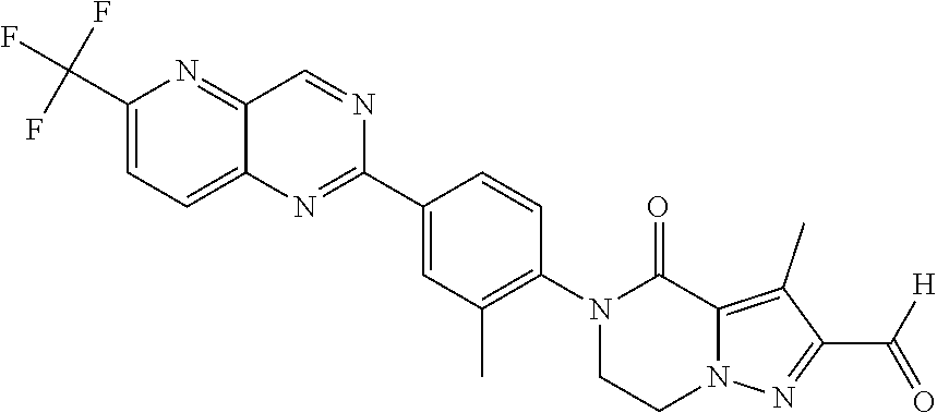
C1(C(F)(F)F)=CC=C2C(=N1)C=NC(C1=CC(C)=C(N3CCN4C(=C(C)C(C([H])=O)=N4)C3=O)C=C1)=N2
